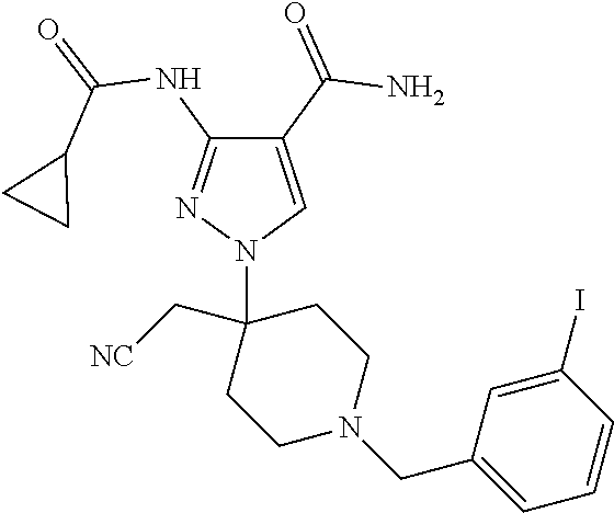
C1(C(=O)N)=CN(C2(C[NC])CCN(CC3=CC=CC(I)=C3)CC2)N=C1NC(=O)C1CC1
